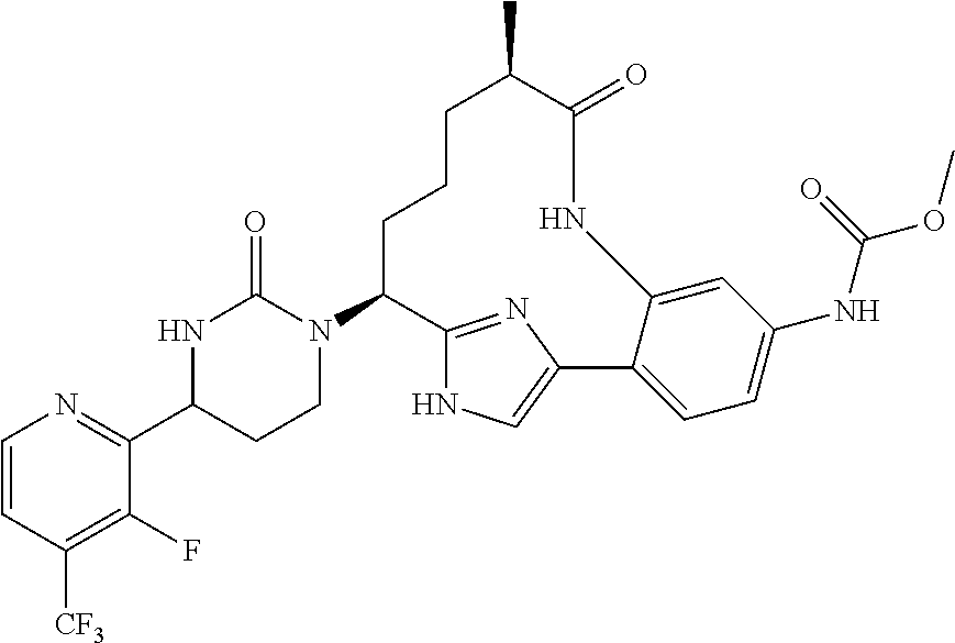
C1(C2=NC=CC([CF3])=C2F)CCN(C2C3=NC(=CN3)C3=CC=C(NC(OC)=O)C=C3NC(=O)C(C)CCC2)C(=O)N1
